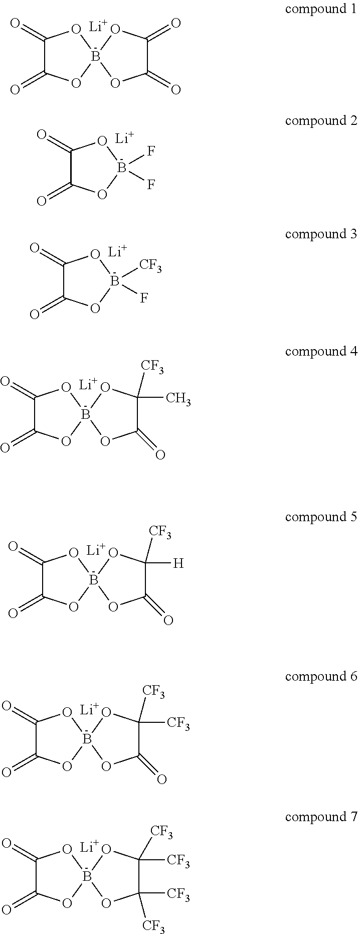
C1(=O)C(=O)OB2(O1)OC(=O)C(=O)O2.[Li].[Li].C1(=O)C(=O)OB(F)(F)O1.[Li].C1(=O)C(=O)OB([CF3])(F)O1.[Li].C1(=O)C(=O)OB2(O1)OC(=O)C(C)([CF3])O2.[Li].C1(=O)C(=O)OB2(O1)OC(=O)C([H])([CF3])O2.[Li].C1(=O)C(=O)OB2(O1)OC(=O)C([CF3])([CF3])O2.[Li].C1(=O)C(=O)OB2(O1)OC([CF3])([CF3])C([CF3])([CF3])O2
